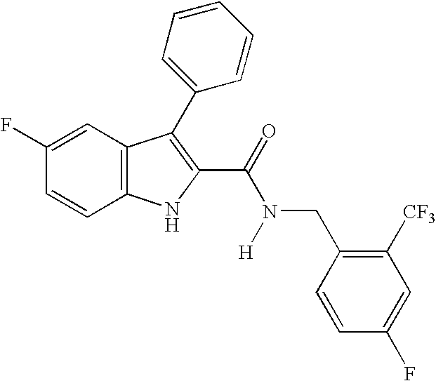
C1=C(F)C=CC2=C1C(C1=CC=CC=C1)=C(C(N(CC1=C([CF3])C=C(F)C=C1)[H])=O)N2
